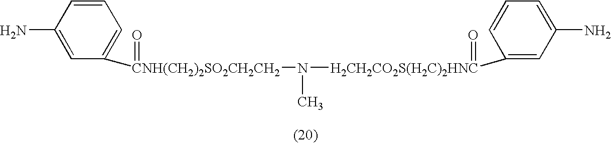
C1=C(N)C=CC=C1[CNH(CH2)2SO2CH2CH2](N([H2CH2CO2S(H2C)2HNC](C1=CC(N)=CC=C1)=O)C)=O
